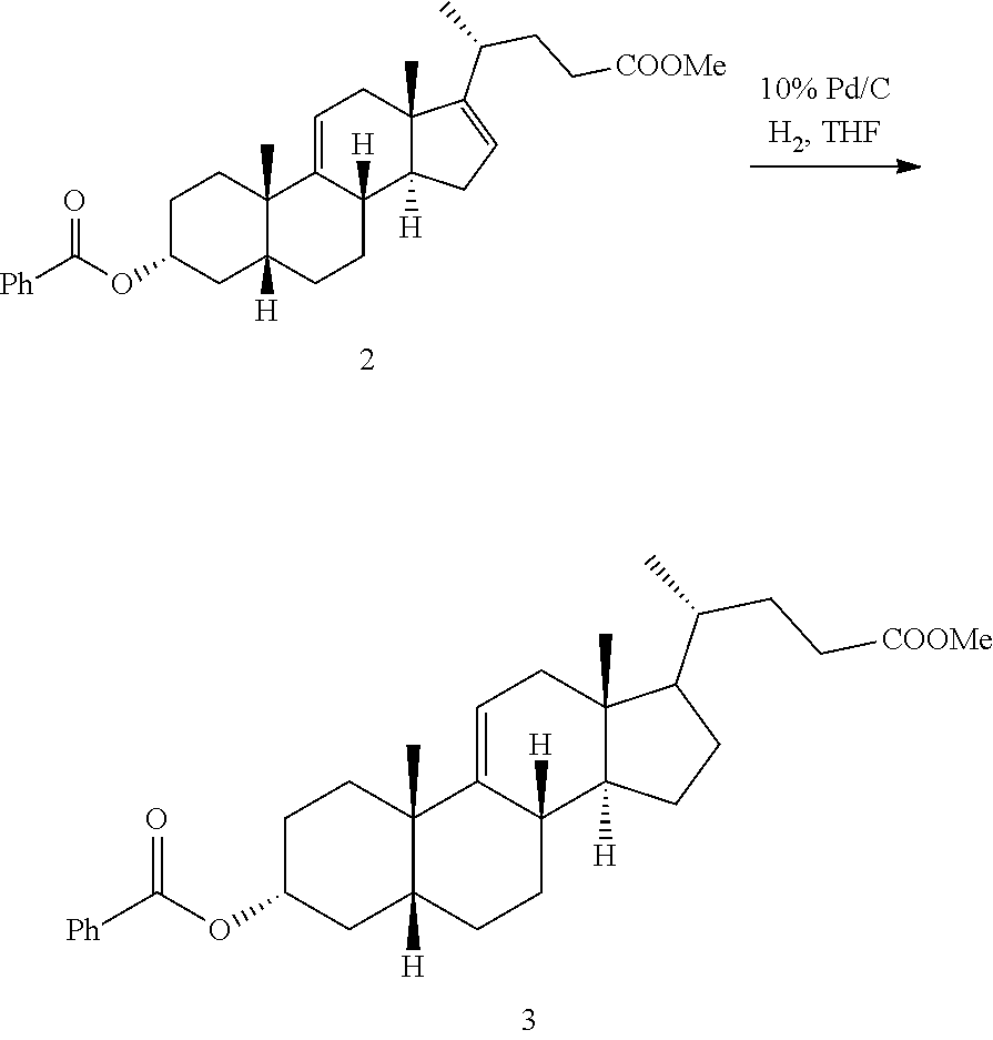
C1C(OC([Ph])=O)CC2([H])C(C)(C1)C1=CCC3(C)C([H])(C1([H])CC2)CCC3C(C)CC[COOMe].C1C(OC([Ph])=O)CC2([H])C(C)(C1)C1=CCC3(C)C([H])(C1([H])CC2)CC=C3C(C)CC[COOMe]
